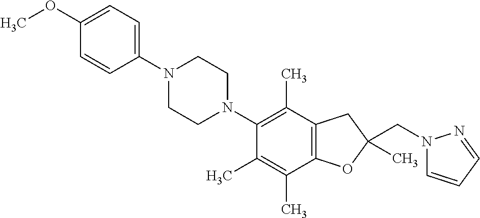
C1(OC)=CC=C(N2CCN(C3=C(C)C4=C(C(C)=C3C)OC(CN3C=CC=N3)(C)C4)CC2)C=C1
